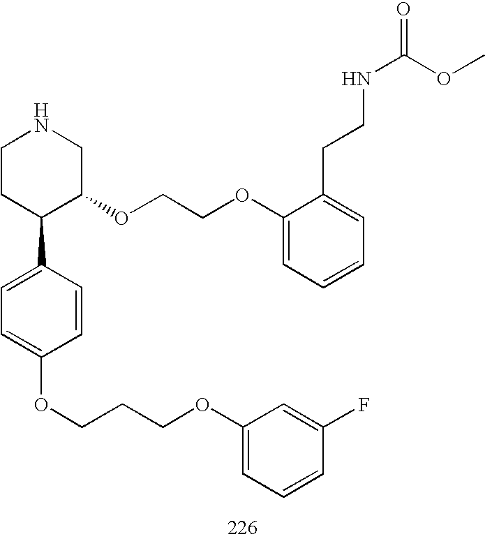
C1CC(C2=CC=C(OCCCOC3=CC=CC(F)=C3)C=C2)C(OCCOC2=CC=CC=C2CCNC(=O)OC)CN1
